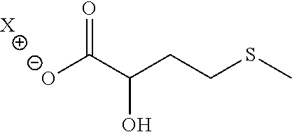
[O-]C(C(CCSC)O)=O.[X]
